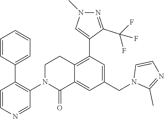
C1=CN=CC(N2C(=O)C3=CC(CN4C(C)=NC=C4)=CC(C4=CN(C)N=C4C(F)(F)F)=C3CC2)=C1C1=CC=CC=C1
